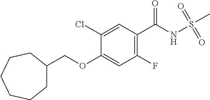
C1(Cl)=CC(C(NS(C)(=O)=O)=O)=C(F)C=C1OCC1CCCCCC1
